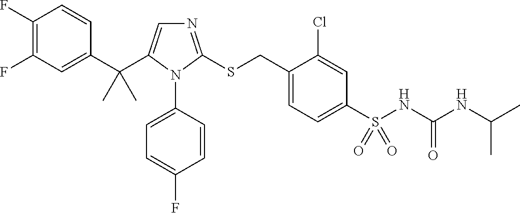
C1(C(C2=CN=C(SCC3=CC=C(S(NC(NC(C)C)=O)(=O)=O)C=C3Cl)N2C2=CC=C(F)C=C2)(C)C)=CC(F)=C(F)C=C1
